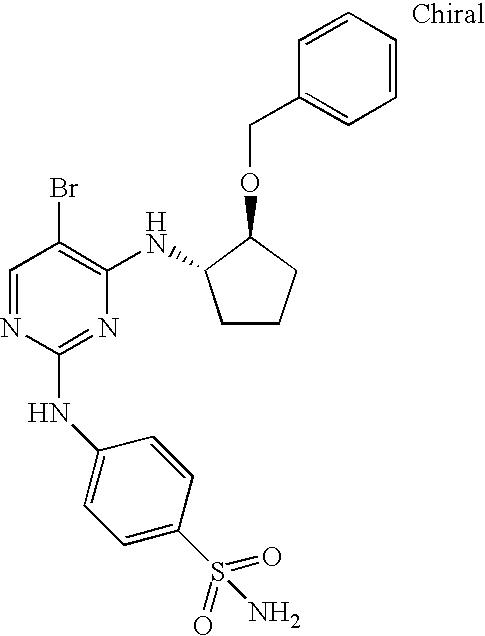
C1=NC(NC2=CC=C(S(=O)(=O)N)C=C2)=NC(NC2CCCC2OCC2=CC=CC=C2)=C1Br
